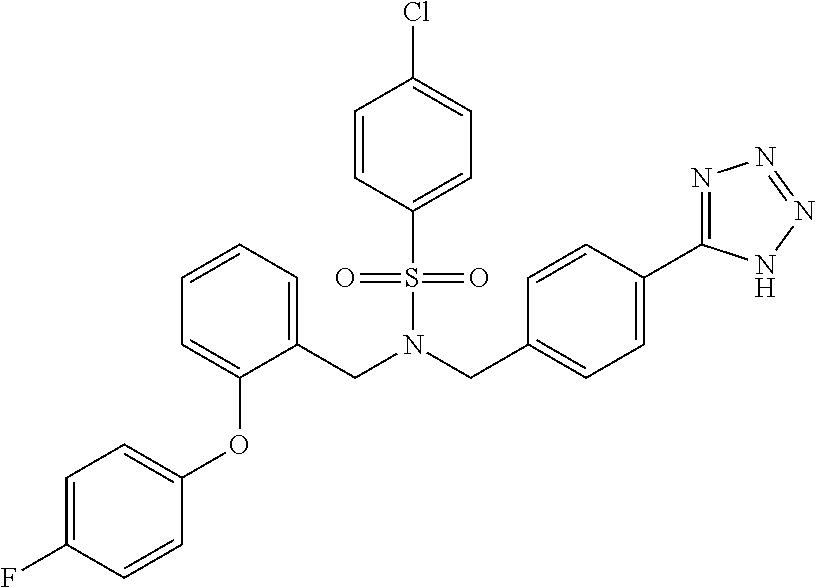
N(CC1=CC=C(C2=NN=NN2)C=C1)(CC1=CC=CC=C1OC1=CC=C(F)C=C1)S(=O)(=O)C1=CC=C(Cl)C=C1
